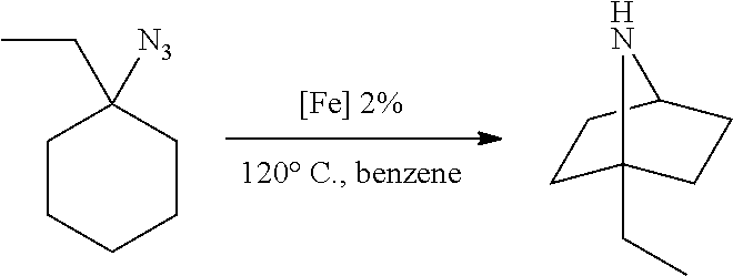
C1C2(CC)CCC(C1)N2.C1CCCCC1(CC)[N3]
